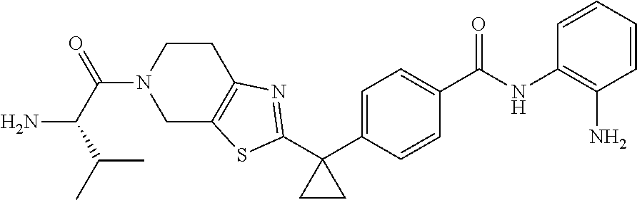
C1=C(C2(C3=NC4=C(CN(C(C(C(C)C)N)=O)CC4)S3)CC2)C=CC(C(NC2=C(N)C=CC=C2)=O)=C1
